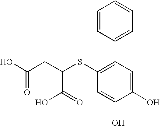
C1(SC(CC(O)=O)C(=O)O)=C(C2=CC=CC=C2)C=C(O)C(O)=C1
